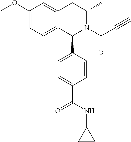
C1(OC)=CC=C2C(=C1)CC(C)N(C(C#C)=O)C2C1=CC=C(C(NC2CC2)=O)C=C1
